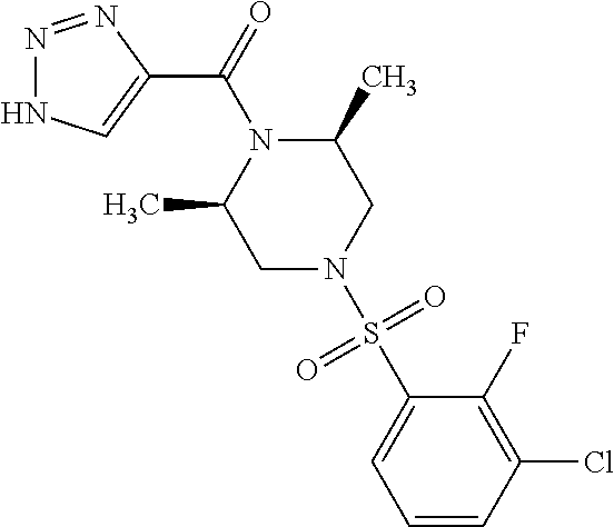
N1=NC(C(=O)N2C(C)CN(S(C3=CC=CC(Cl)=C3F)(=O)=O)CC2C)=CN1
